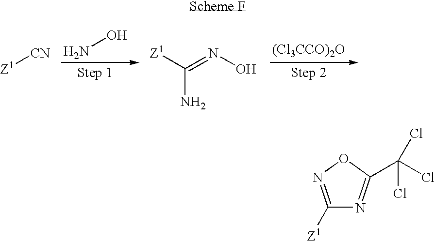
[Z1][CN].NO.[Z1]C(=NO)N.[(Cl3CCO)2O].C1([Z1])=NOC(C(Cl)(Cl)Cl)=N1
